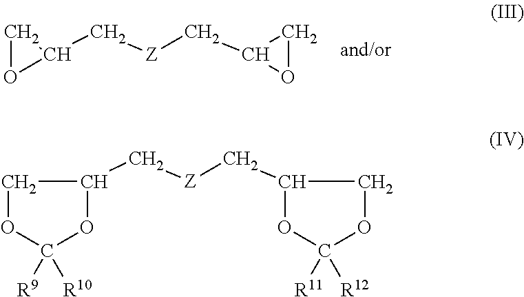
C1C(C[Z]CC2CO2)O1.C1(C[Z]CC2OC([R11])([R12])OC2)COC([R9])([R10])O1
